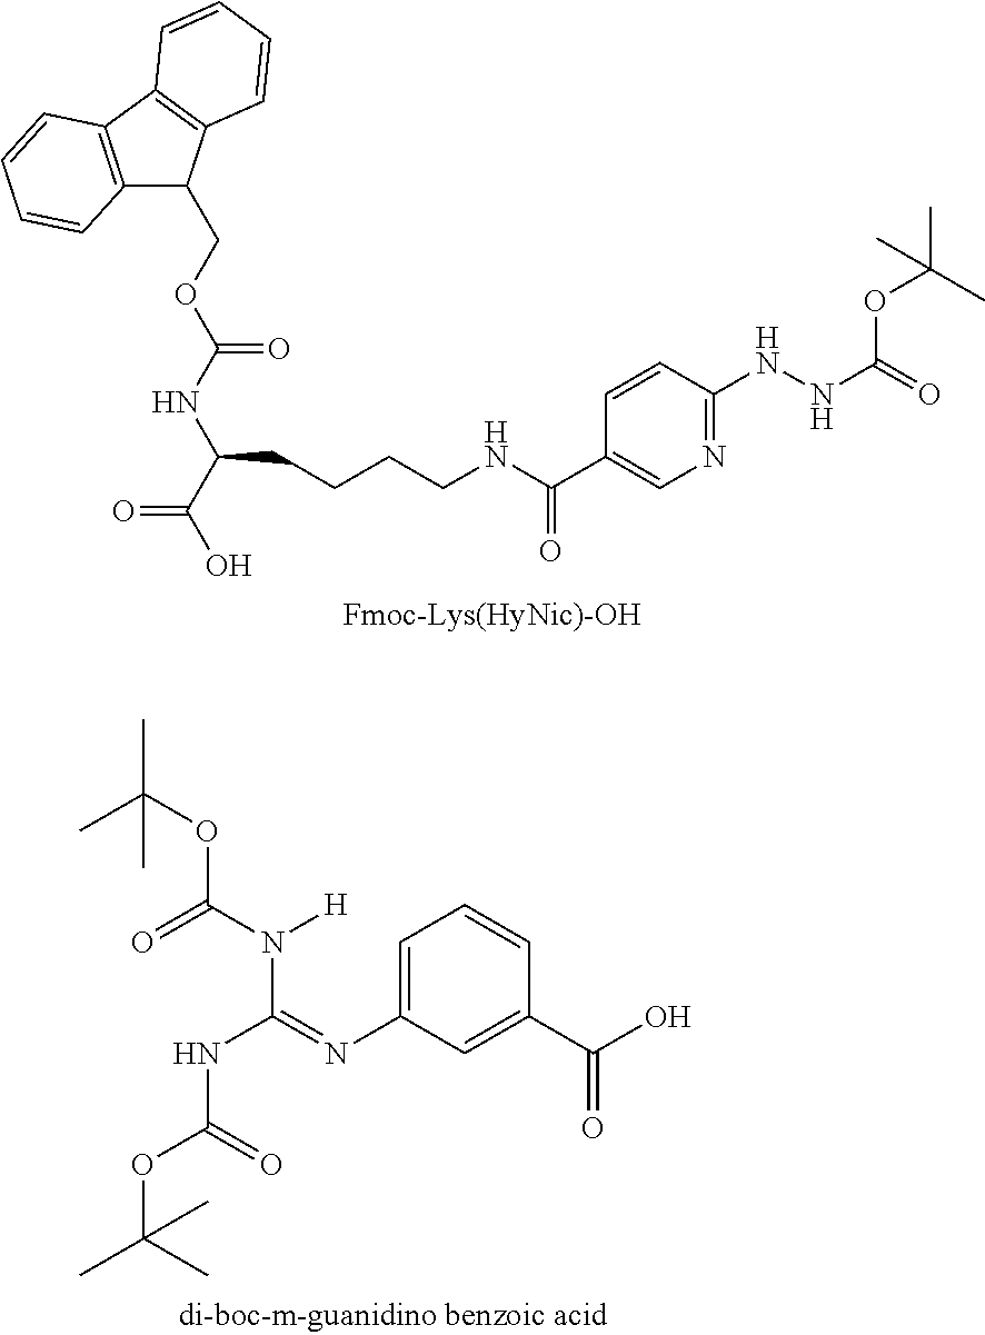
C12=C(C3=C(C1COC(NC(C(O)=O)CCCCNC(C1=CN=C(NNC(=O)OC(C)(C)C)C=C1)=O)=O)C=CC=C3)C=CC=C2.C1=C(N=C(NC(OC(C)(C)C)=O)N(C(=O)OC(C)(C)C)[H])C=C(C(O)=O)C=C1
